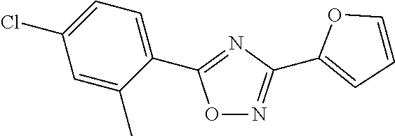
O1N=C(C2=CC=CO2)N=C1C1=CC=C(Cl)C=C1C
